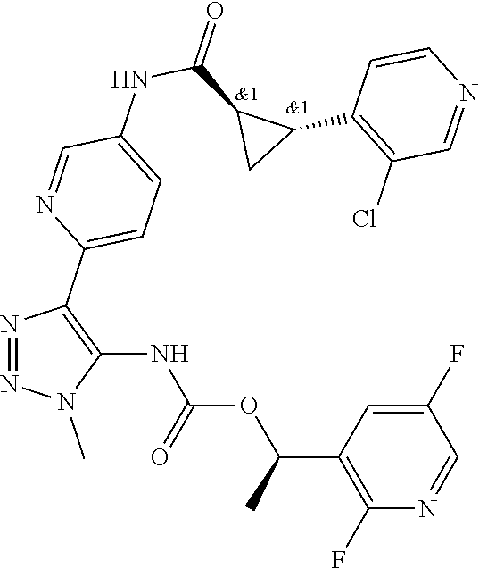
N1=NC(C2=CC=C(NC(C3C(C4=C(Cl)C=NC=C4)C3)=O)C=N2)=C(NC(OC(C2=C(F)N=CC(F)=C2)C)=O)N1C
